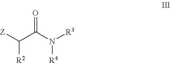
[Z]C(C(N([R3])[R4])=O)[R2]
